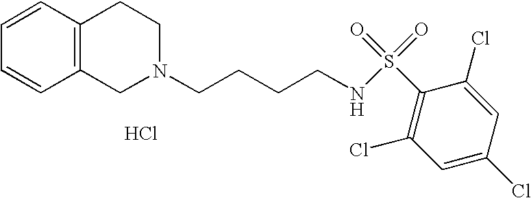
C1=CC=CC2=C1CCN(CCCCNS(=O)(=O)C1=C(Cl)C=C(Cl)C=C1Cl)C2.Cl
